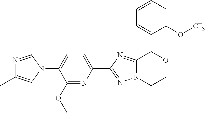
C1=C(N2C=NC(C)=C2)C(OC)=NC(C2=NN3C(=N2)C(C2=CC=CC=C2O[CF3])OCC3)=C1
